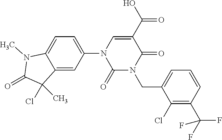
C1=C(N2C(=O)N(CC3=CC=CC(C(F)(F)F)=C3Cl)C(=O)C(C(O)=O)=C2)C=C2C(=C1)N(C)C(=O)C2(Cl)C
